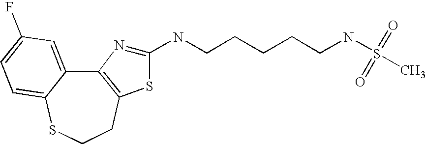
C12=C(CCSC3=CC=C(F)C=C13)SC(NCCCCCNS(=O)(C)=O)=N2
